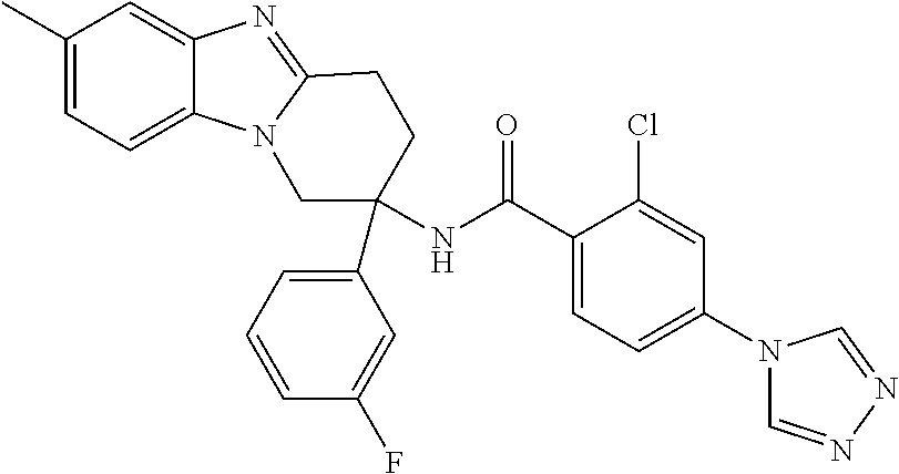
C12=CC=C(C)C=C1N=C1N2CC(NC(C2=CC=C(N3C=NN=C3)C=C2Cl)=O)(C2=CC=CC(F)=C2)CC1
